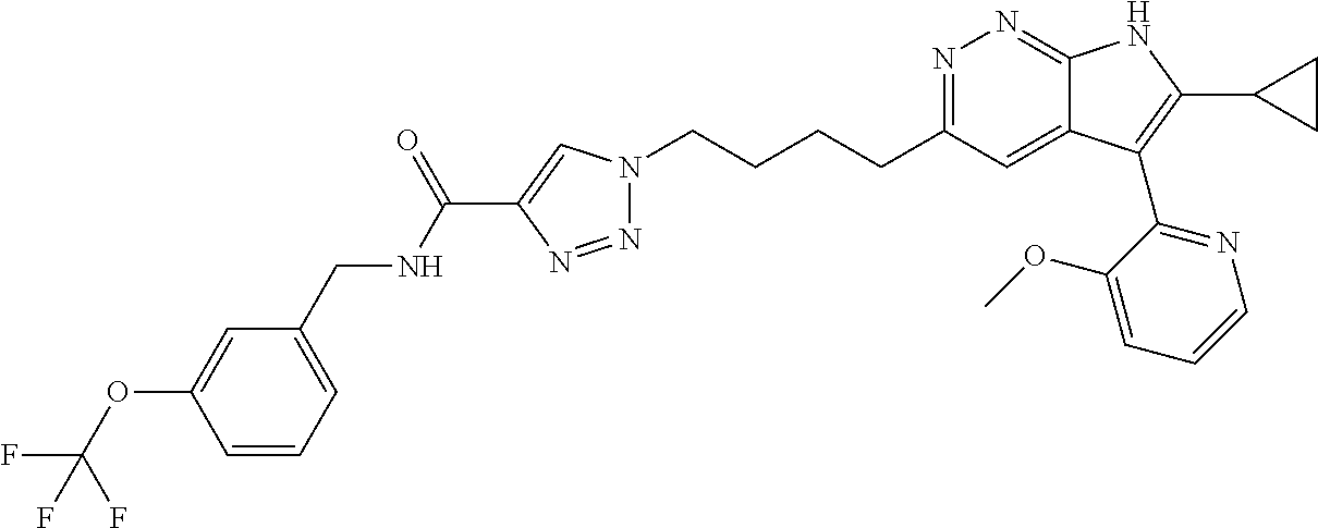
N1=C(CCCCN2N=NC(C(NCC3=CC=CC(OC(F)(F)F)=C3)=O)=C2)C=C2C(=N1)NC(C1CC1)=C2C1=NC=CC=C1OC
